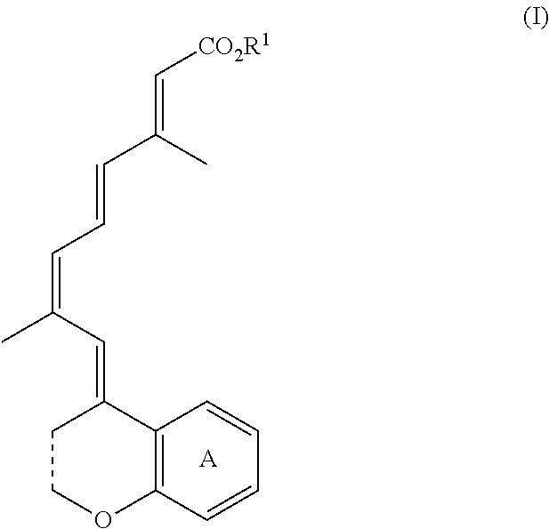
C12=C(C=CC=C1)OCCC2=CC(=CC=CC(=C[CO2R1])C)C.[A]
